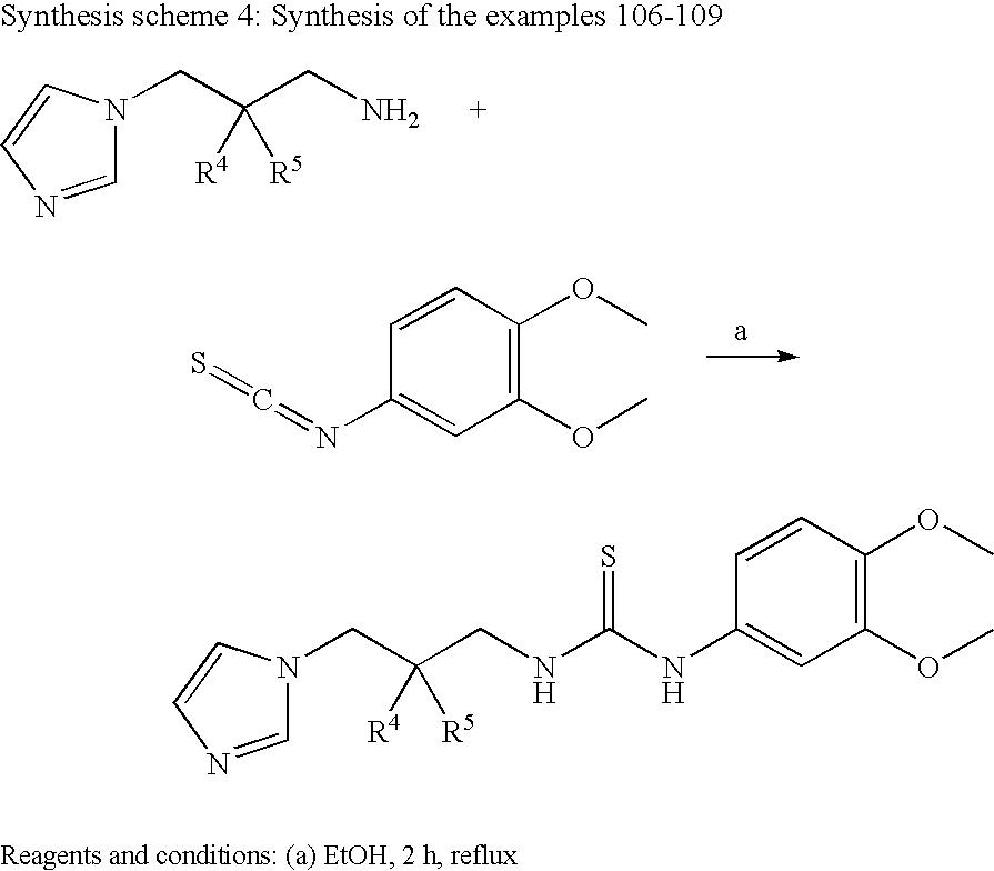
C1=NC=CN1CC(CN)([R4])[R5].S=C=NC1=CC(OC)=C(OC)C=C1.C1=NC=CN1CC(CNC(NC1=CC(OC)=C(OC)C=C1)=S)([R4])[R5]
